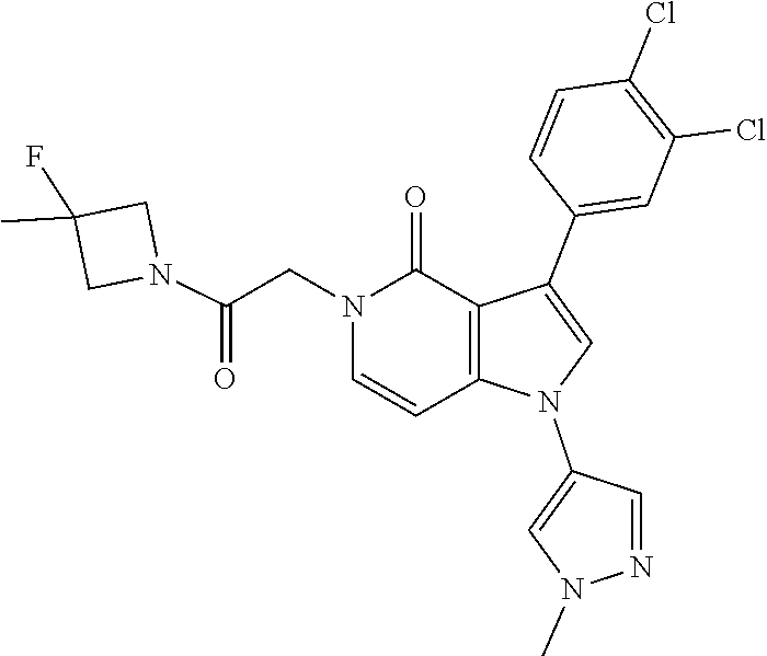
C1=C(C2=CN(C3=CN(C)N=C3)C3=C2C(=O)N(CC(N2CC(C)(F)C2)=O)C=C3)C=CC(Cl)=C1Cl
